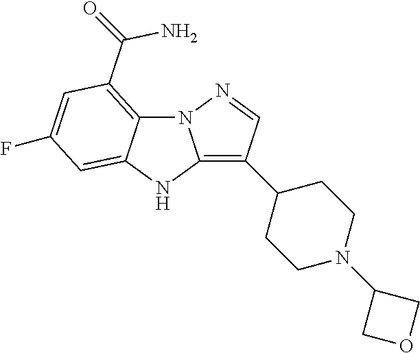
N12C3=C(C(N)=O)C=C(F)C=C3NC1=C(C1CCN(C3COC3)CC1)C=N2
